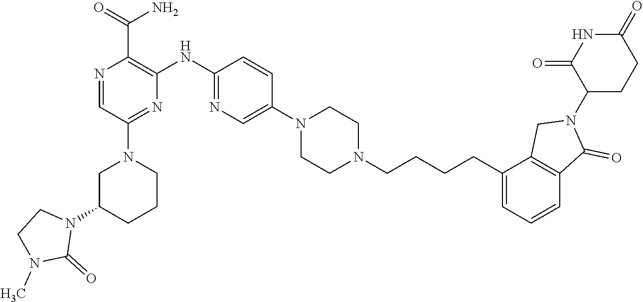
N1(C2=CN=C(NC3=C(C(=O)N)N=CC(N4CCCC(N5CCN(C)C5=O)C4)=N3)C=C2)CCN(CCCCC2=CC=CC3=C2CN(C2C(=O)NC(=O)CC2)C3=O)CC1
